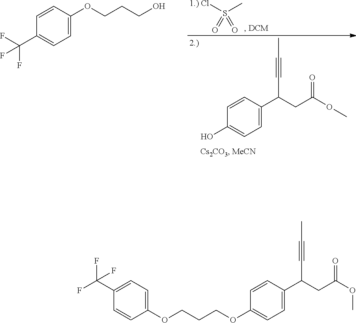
C1=C(C(CC(OC)=O)C#CC)C=CC(OCCCOC2=CC=C(C(F)(F)F)C=C2)=C1.C1=C(C(CC(OC)=O)C#CC)C=CC(O)=C1.[1.) Cl]S(C)(=O)=O.C1=C(OCCCO)C=CC(C(F)(F)F)=C1
